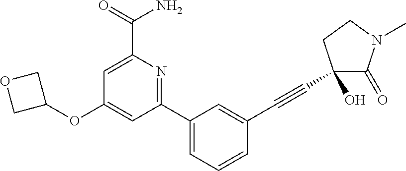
C1=C(C(=O)N)N=C(C2=CC=CC(C#CC3(O)C(=O)N(C)CC3)=C2)C=C1OC1COC1
